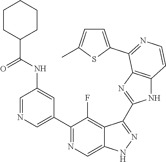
C1=NC=C(C2=NC=C3C(=C2F)C(C2=NC4=C(N2)C=CN=C4C2=CC=C(C)S2)=NN3)C=C1NC(C1CCCCC1)=O
